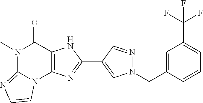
N1(C)C2=NC=CN2C2=C(C1=O)NC(C1=CN(CC3=CC(C(F)(F)F)=CC=C3)N=C1)=N2
